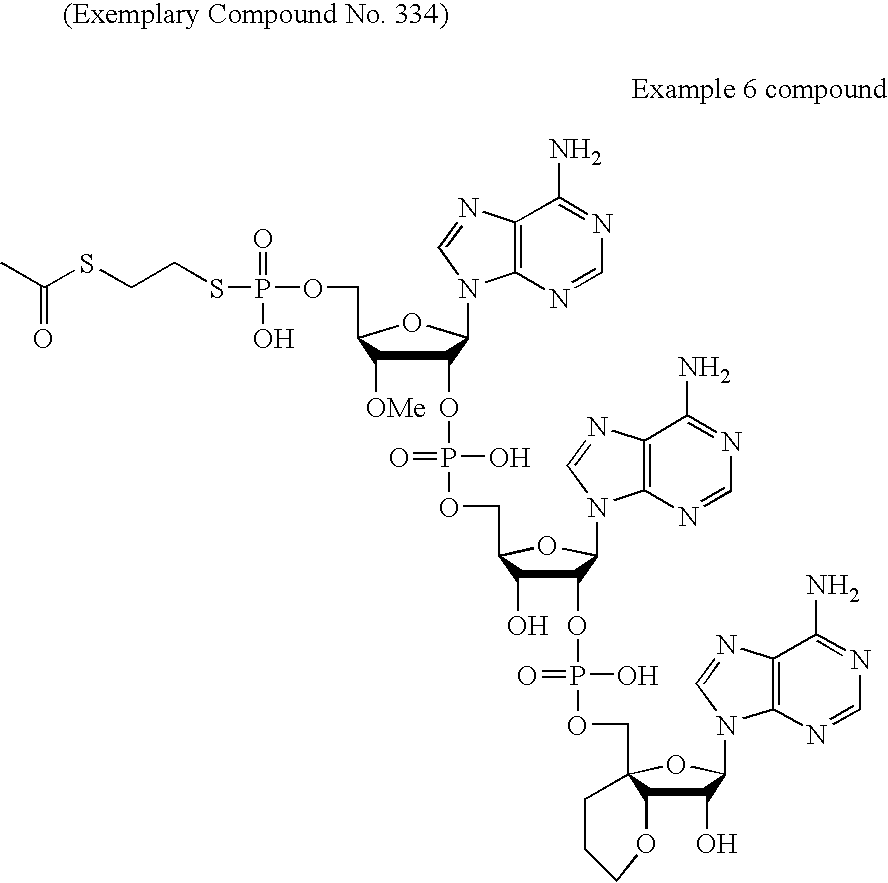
C(SCCSP(OCC1C([OMe])C(OP(OCC2C(O)C(OP(OCC34C(C(O)C(N5C6=C(C(N)=NC=N6)N=C5)O3)OCCC4)(O)=O)C(N3C4=C(C(N)=NC=N4)N=C3)O2)(O)=O)C(N2C3=C(C(N)=NC=N3)N=C2)O1)(=O)O)(C)=O
